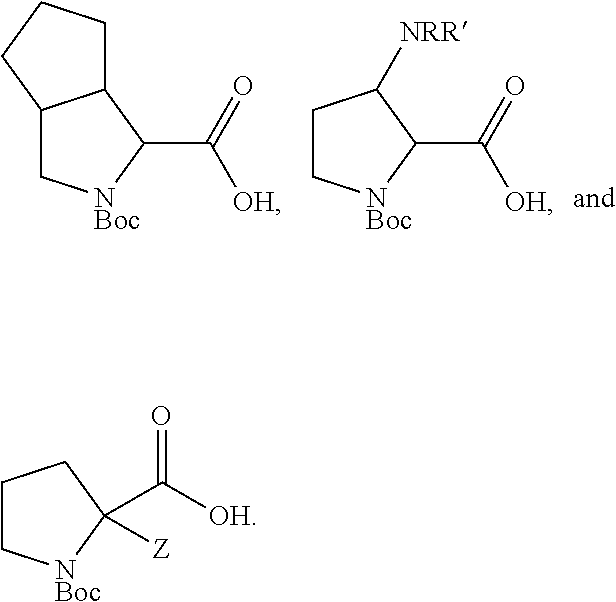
C12C[NBoc]C(C(=O)[OH])C1CCC2.C1C[NBoc]C(C(=O)[OH])C1[NRR].C1C[NBoc]C(C([OH])=O)([Z])C1
